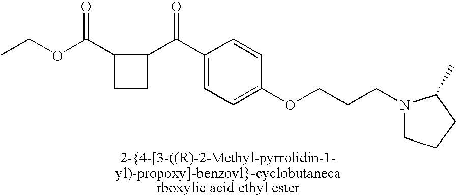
CCOC(C1C(C(C2=CC=C(OCCCN3CCCC3C)C=C2)=O)CC1)=O
